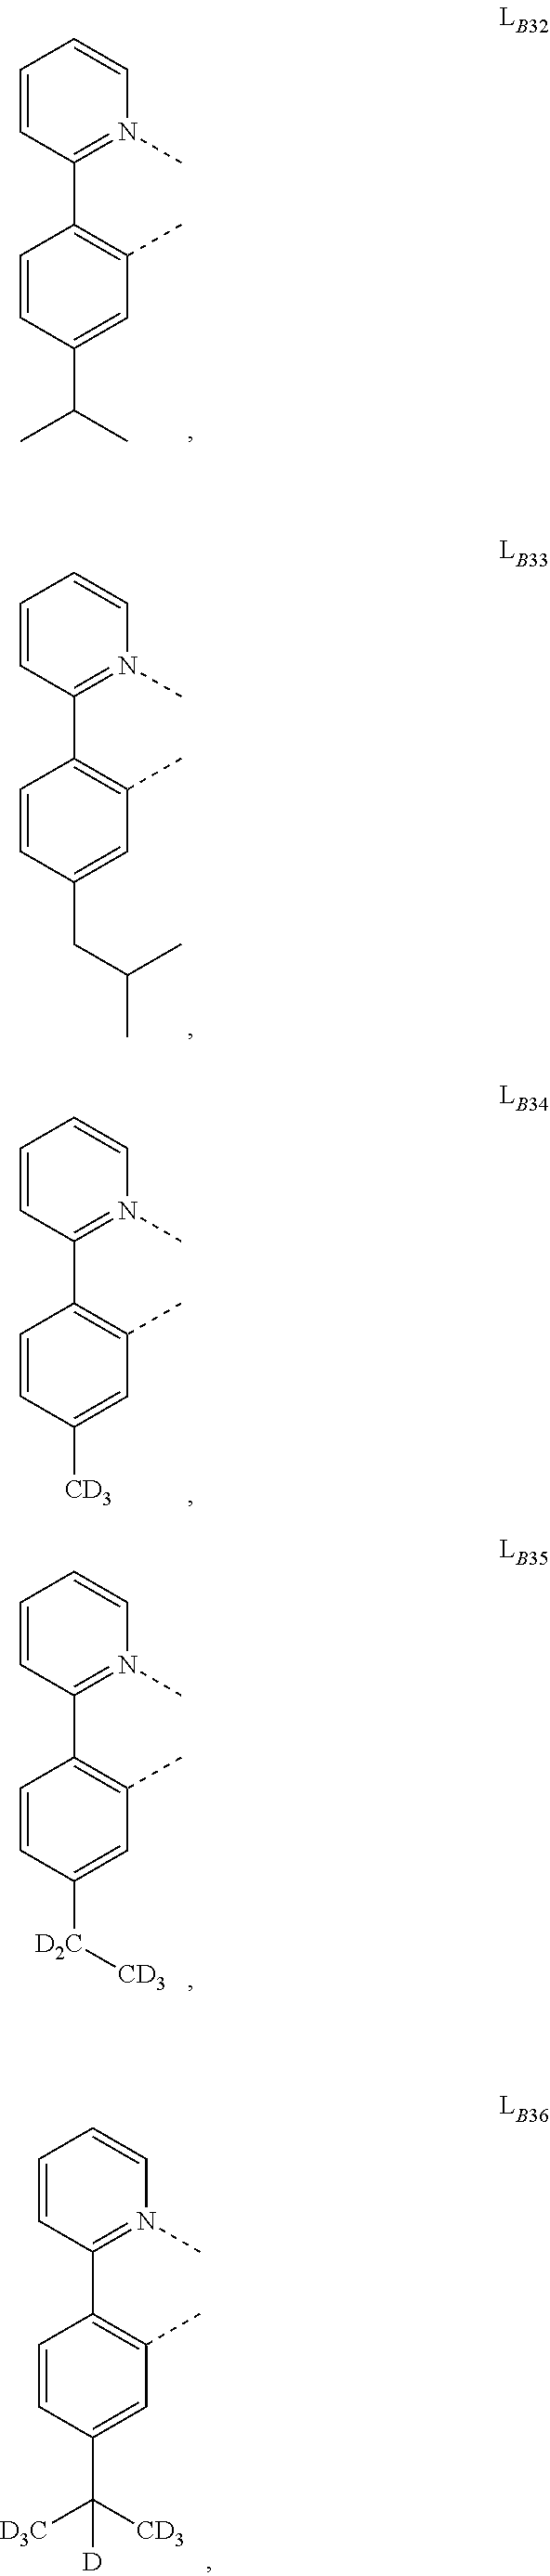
C1=CC(C2=C(C)C=C(C(C)C)C=C2)=N(C)C=C1.C1=CC(C2=C(C)C=C(CC(C)C)C=C2)=N(C)C=C1.C1=CC(C2=C(C)C=C([CD3])C=C2)=N(C)C=C1.C1=CC(C2=C(C)C=C([D2C][CD3])C=C2)=N(C)C=C1.C1=CC(C2=C(C)C=C(C([CD3])([D3C])[D])C=C2)=N(C)C=C1
